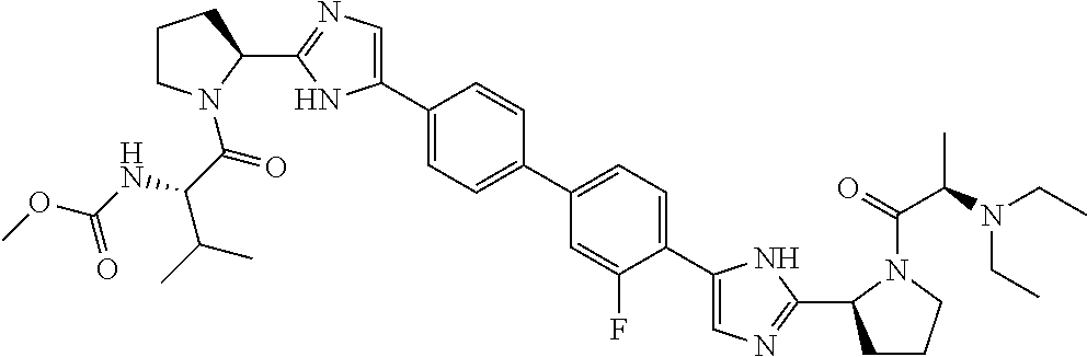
C1(C2=CN=C(C3CCCN3C(=O)C(NC(OC)=O)C(C)C)N2)=CC=C(C2=CC=C(C3=CN=C(C4CCCN4C(=O)C(N(CC)CC)C)N3)C(F)=C2)C=C1
